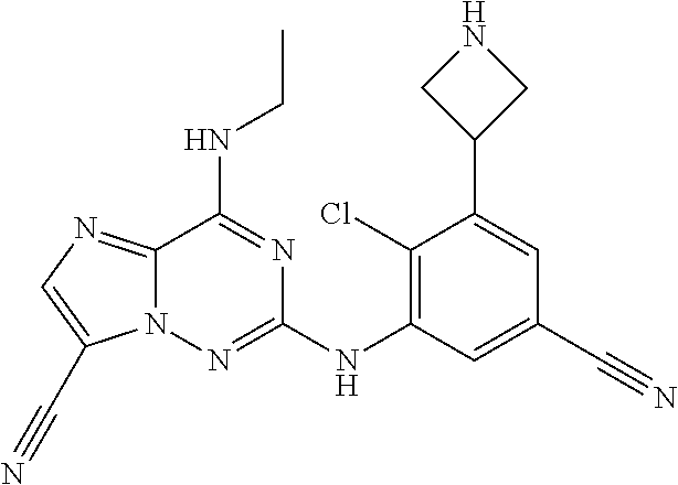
C12=NC=C(C#N)N1N=C(NC1=C(Cl)C(C3CNC3)=CC(C#N)=C1)N=C2NCC
